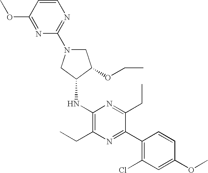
C1N(C2=NC=CC(OC)=N2)CC(NC2=C(CC)N=C(C3=C(Cl)C=C(OC)C=C3)C(CC)=N2)C1OCC
